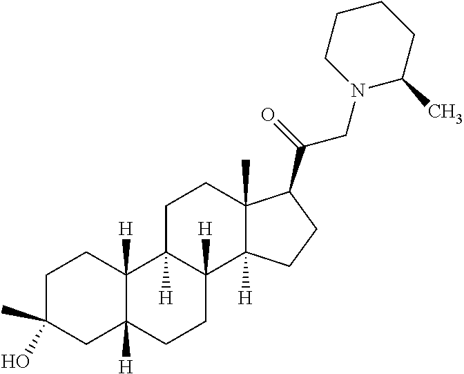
C1C(O)(C)CC2([H])C([H])(C1)C1([H])C([H])(CC2)C2([H])C(C)(CC1)C(C(=O)CN1C(C)CCCC1)CC2
